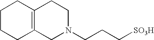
C1CCC2=C(C1)CCN(CCC[SO3H])C2
